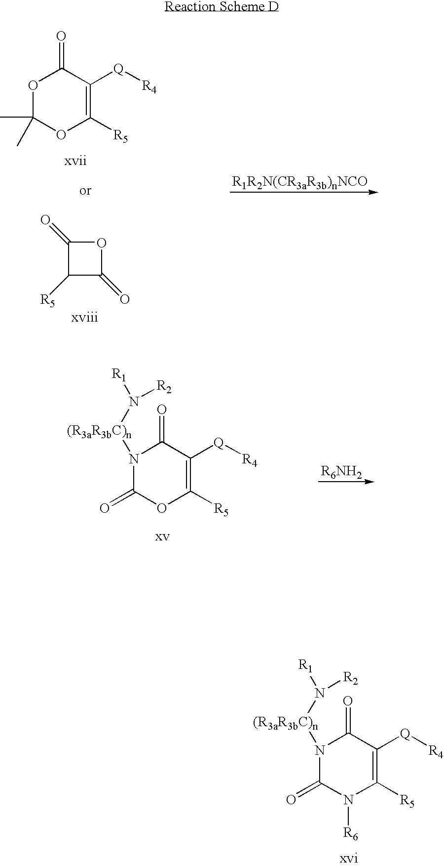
C1(=O)N([R6])C([R5])=C([Q][R4])C(=O)N1[(R3aR3bC)n]N([R1])[R2].[R6NH2].C1(=O)OC([R5])=C([Q][R4])C(=O)N1[(R3aR3bC)n]N([R2])[R1].O1C(C)(C)OC([R5])=C([Q][R4])C1=O.C1([R5])C(=O)OC1=O
